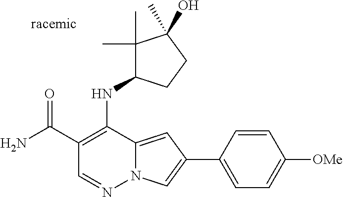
N12C(=CC(C3=CC=C([OMe])C=C3)=C1)C(NC1C(C)(C)C(O)(C)CC1)=C(C(N)=O)C=N2
